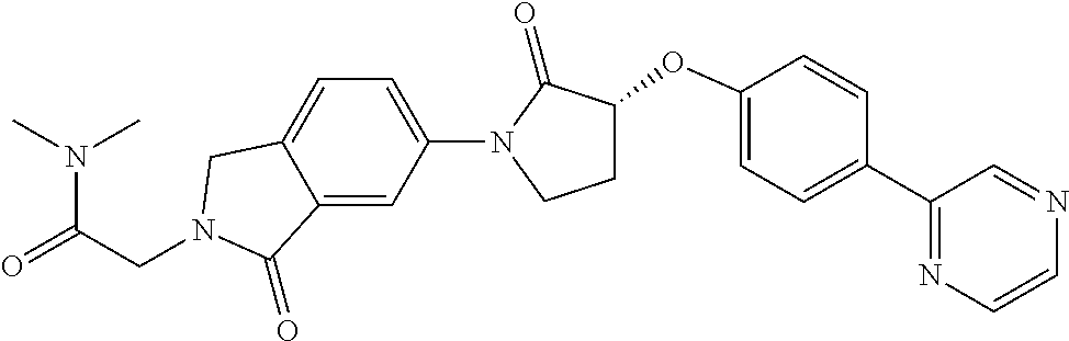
N(C(=O)CN1CC2=CC=C(N3C(=O)C(OC4=CC=C(C5=NC=CN=C5)C=C4)CC3)C=C2C1=O)(C)C
